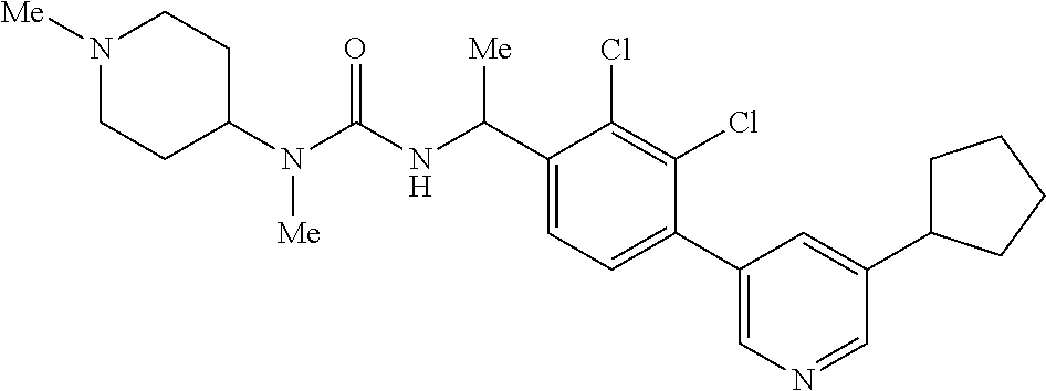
C1(N(C(NC(C2=CC=C(C3=CN=CC(C4CCCC4)=C3)C(Cl)=C2Cl)[Me])=O)[Me])CCN([Me])CC1
